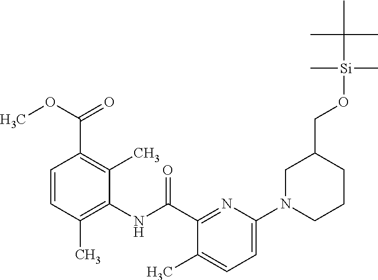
C1=CC(C)=C(NC(C2=NC(N3CCCC(CO[Si](C(C)(C)C)(C)C)C3)=CC=C2C)=O)C(C)=C1C(OC)=O
